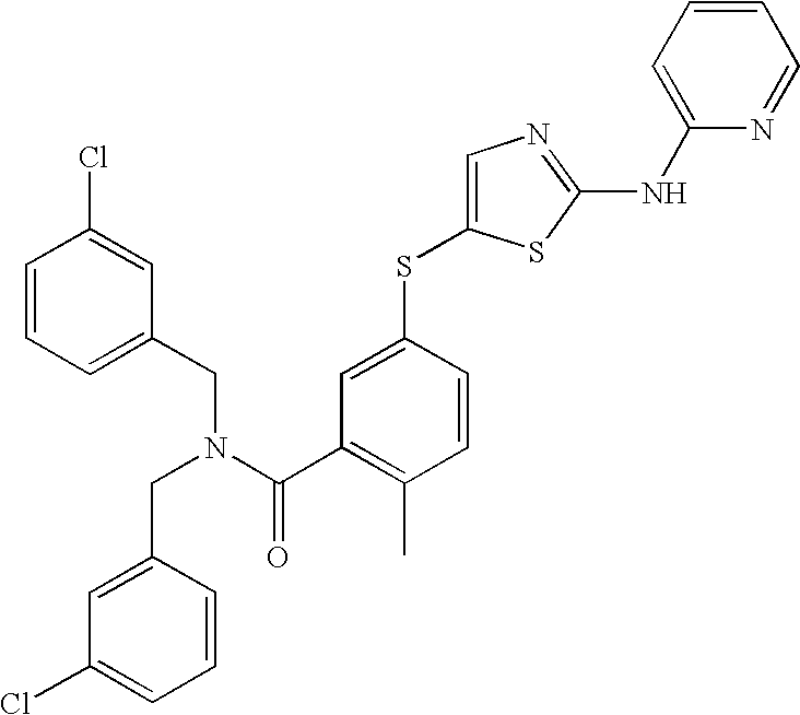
C1=C(SC2=CC(C(N(CC3=CC=CC(Cl)=C3)CC3=CC(Cl)=CC=C3)=O)=C(C)C=C2)SC(NC2=CC=CC=N2)=N1
